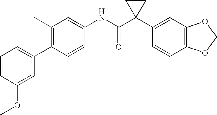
C1(C)=C(C2=CC=CC(OC)=C2)C=CC(NC(C2(C3=CC4=C(C=C3)OCO4)CC2)=O)=C1
